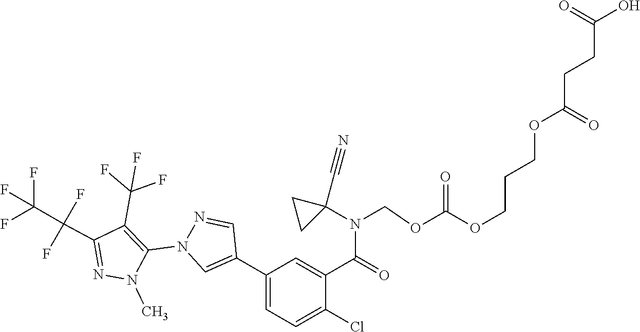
C1(C2=CN(C3=C(C(F)(F)F)C(C(F)(F)C(F)(F)F)=NN3C)N=C2)=CC=C(Cl)C(C(N(COC(OCCCOC(CCC(O)=O)=O)=O)C2(C#N)CC2)=O)=C1
